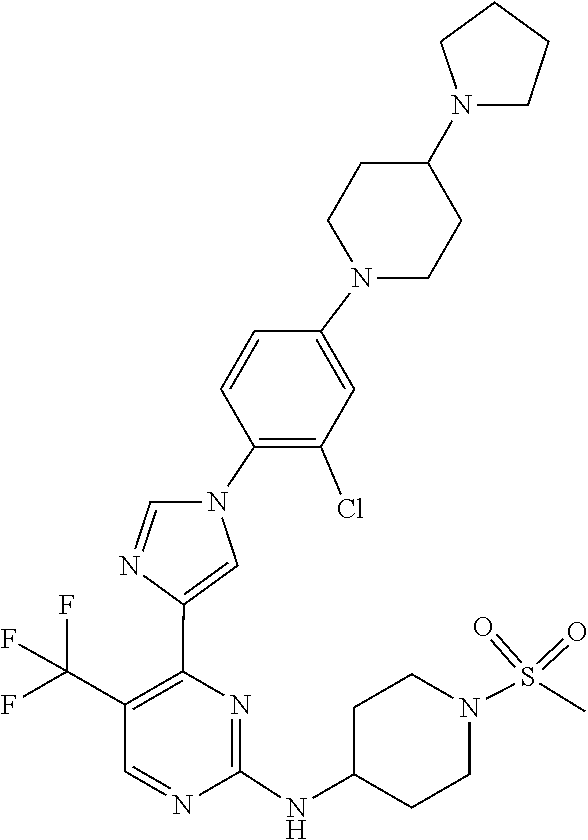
N1=CC(C(F)(F)F)=C(C2=CN(C3=C(Cl)C=C(N4CCC(N5CCCC5)CC4)C=C3)C=N2)N=C1NC1CCN(S(=O)(=O)C)CC1
